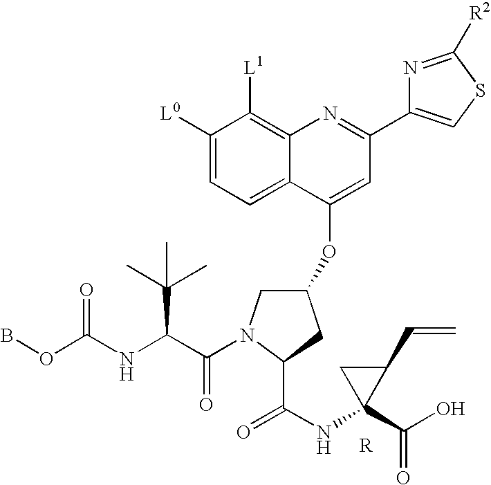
C1(OC2=CC(C3=CSC([R2])=N3)=NC3=C([L1])C([L0])=CC=C23)CN(C(=O)C(C(C)(C)C)NC(=O)OB)C(C(=O)NC2(C(=O)O)CC2C=C)C1
